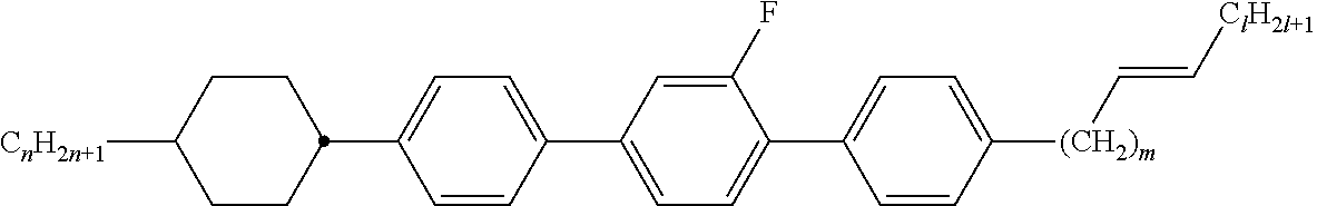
C1C([CnH2n+1])CCC(C2=CC=C(C3=CC=C(C4=CC=C([(CH2)m]C=C[ClH2l+1])C=C4)C(F)=C3)C=C2)C1
